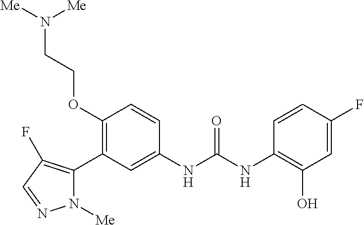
C1(OCCN([Me])[Me])=C(C2=C(F)C=NN2[Me])C=C(NC(NC2=C(O)C=C(F)C=C2)=O)C=C1
